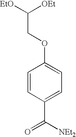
C1=CC(C([NEt2])=O)=CC=C1OCC([EtO])[OEt]
